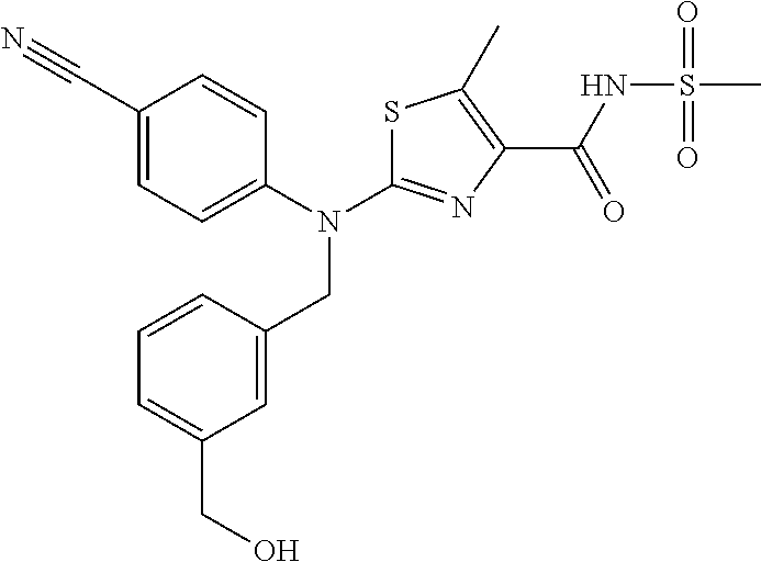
C1(C#N)=CC=C(N(C2=NC(C(NS(C)(=O)=O)=O)=C(C)S2)CC2=CC(CO)=CC=C2)C=C1
